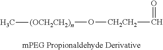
[CH2CH2](C=O)O[(OCH2CH2)n]C
